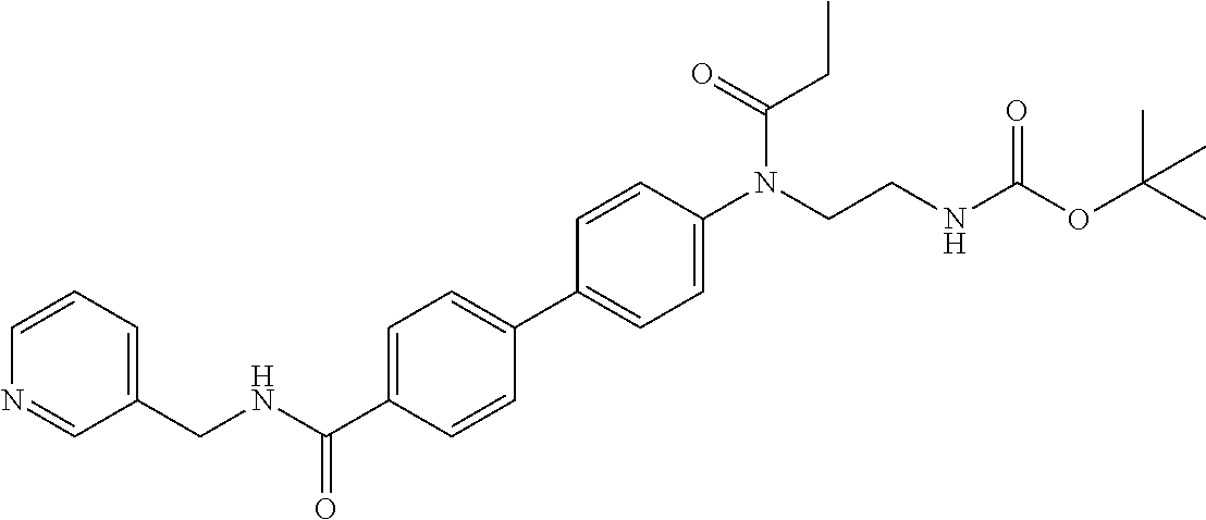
C1=CC=C(CNC(C2=CC=C(C3=CC=C(N(CCNC(OC(C)(C)C)=O)C(=O)CC)C=C3)C=C2)=O)C=N1
